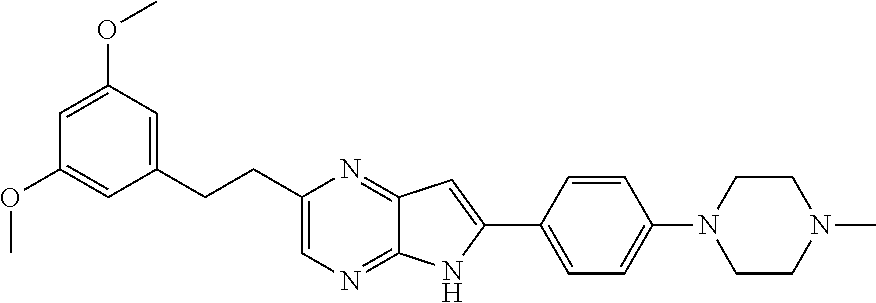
C1=C(OC)C=C(CCC2=CN=C3C(=N2)C=C(C2=CC=C(N4CCN(C)CC4)C=C2)N3)C=C1OC
